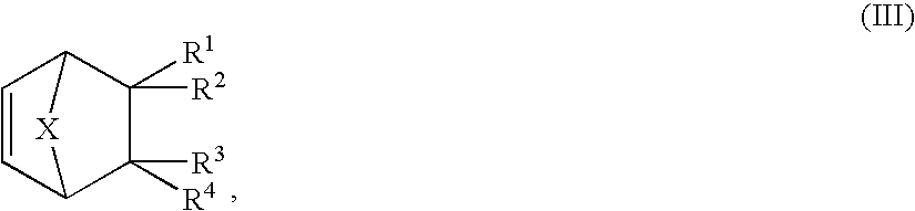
C1=CC2C([R3])([R4])C([R2])([R1])C1[X]2
